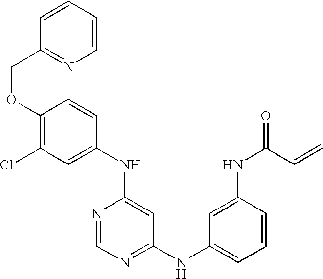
C1(NC2=CC(Cl)=C(OCC3=NC=CC=C3)C=C2)=CC(NC2=CC=CC(NC(C=C)=O)=C2)=NC=N1
